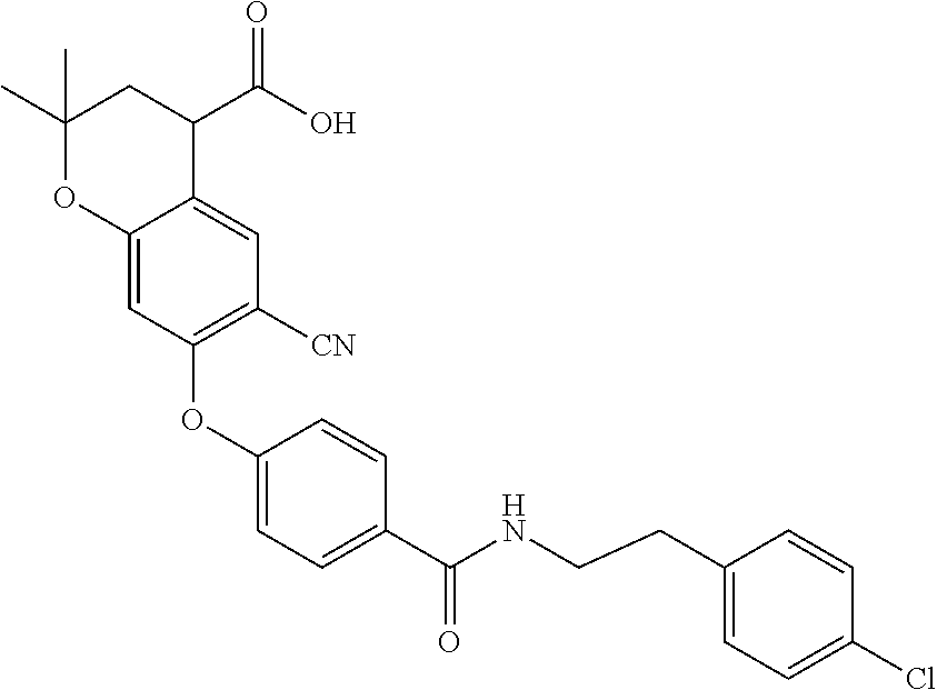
C1(C)(C)OC2=CC(OC3=CC=C(C(NCCC4=CC=C(Cl)C=C4)=O)C=C3)=C([CN])C=C2C(C(O)=O)C1
